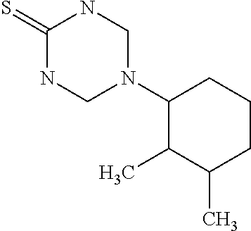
C1(=S)NCN(C2C(C)C(C)CCC2)CN1
